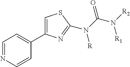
C1=NC=CC(C2=CSC(N(C(N([R2])[R1])=O)[R])=N2)=C1
